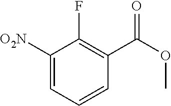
C1([O2N])=CC=CC(C(OC)=O)=C1F
